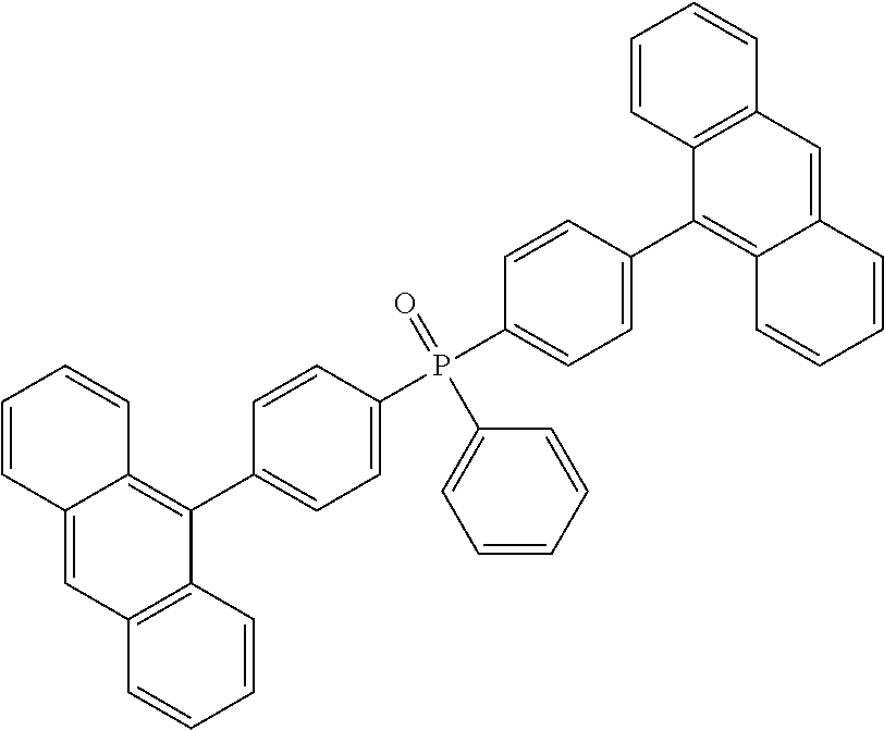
C1=CC2=C(C=C1)C=C1C(=C2C2=CC=C(P(C3=CC=C(C4=C5C(=CC6=C4C=CC=C6)C=CC=C5)C=C3)(=O)C3=CC=CC=C3)C=C2)C=CC=C1
